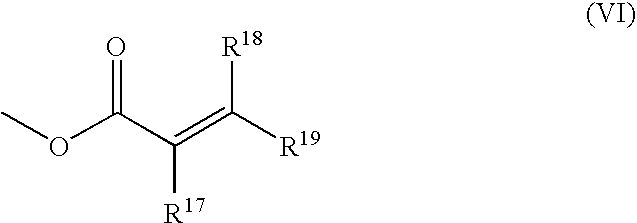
O(C(C(=C([R19])[R18])[R17])=O)C
